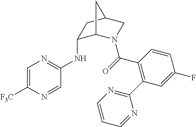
C1=C([F3C])N=CC(NC2C3N(C(=O)C4=C(C5=NC=CC=N5)C=C(F)C=C4)CC(C2)C3)=N1
